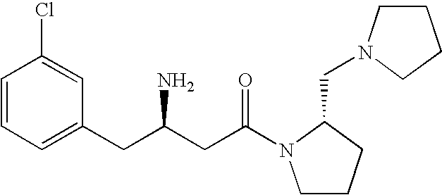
C1=CC=C(CC(CC(=O)N2CCCC2CN2CCCC2)N)C=C1Cl
